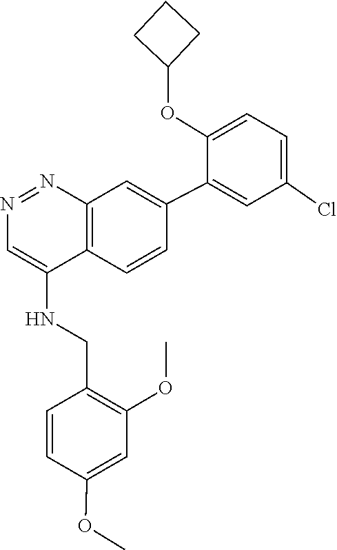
N1=NC2=C(C(NCC3=C(OC)C=C(OC)C=C3)=C1)C=CC(C1=CC(Cl)=CC=C1OC1CCC1)=C2
